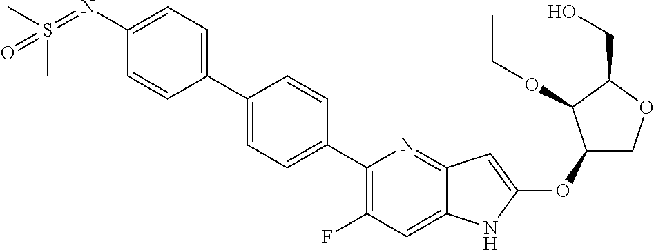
C1(OC2=CC3=NC(C4=CC=C(C5=CC=C(N=S(=O)(C)C)C=C5)C=C4)=C(F)C=C3N2)COC(CO)C1OCC
